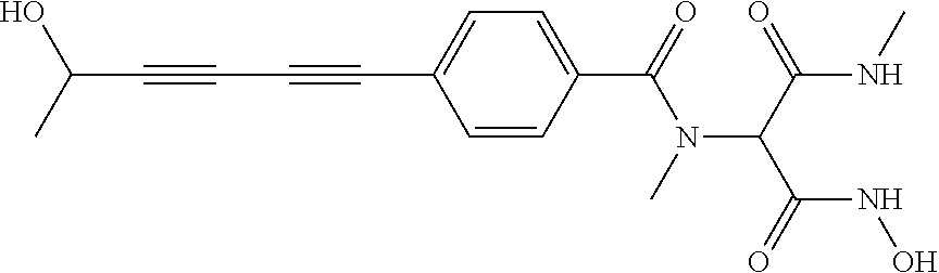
C(C#CC#CC1=CC=C(C(=O)N(C(C(NC)=O)C(=O)NO)C)C=C1)(O)C
